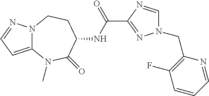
C1=NC(C(NC2C(=O)N(C)C3=CC=NN3CC2)=O)=NN1CC1=C(F)C=CC=N1
